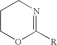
C1COC([R])=NC1
